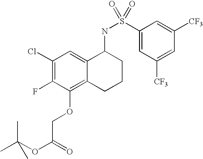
C1(Cl)=C(F)C(OCC(OC(C)(C)C)=O)=C2C(=C1)C(NS(=O)(C1=CC([CF3])=CC([CF3])=C1)=O)CCC2
